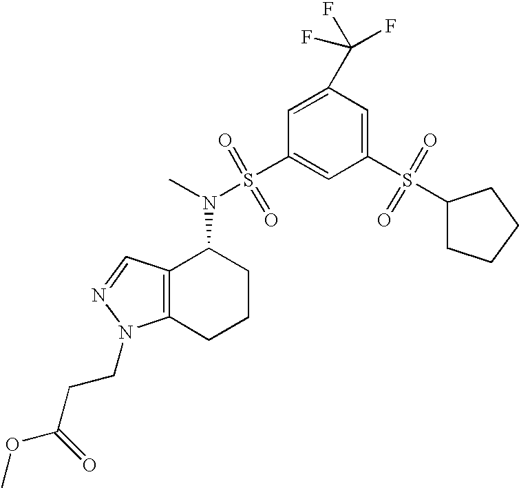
C12=C(C=NN1CCC(=O)OC)C(N(S(=O)(=O)C1=CC(S(=O)(=O)C3CCCC3)=CC(C(F)(F)F)=C1)C)CCC2
